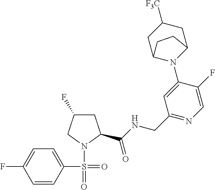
C1=CC(S(=O)(N2C(C(NCC3=NC=C(F)C(N4C5CC([F3C])CC4CC5)=C3)=O)CC(F)C2)=O)=CC=C1F
